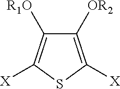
C1([OR2])=C([X])SC([X])=C1[R1O]
